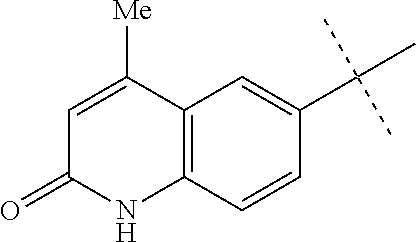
C12=C(C=CC(C(C)(C)C)=C1)NC(=O)C=C2[Me]
